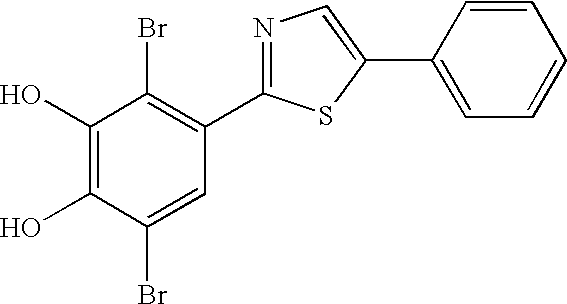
C1(O)=C(O)C(Br)=CC(C2=NC=C(C3=CC=CC=C3)S2)=C1Br
